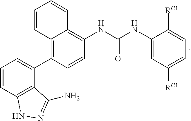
C12=C(C(C3=C4C(=C(NC(NC5=CC([RC1])=CC=C5[RC1])=O)C=C3)C=CC=C4)=CC=C1)C(N)=NN2
